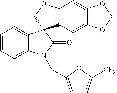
C12=CC=CC=C1N(CC1=CC=C([CF3])O1)C(=O)C21C2=C(C=C3C(=C2)OCO3)OC1
